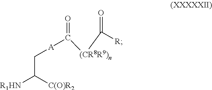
O=C([(CR8R9)n]C(=O)[A]CC([C(O)R2])[R1HN])[R]
